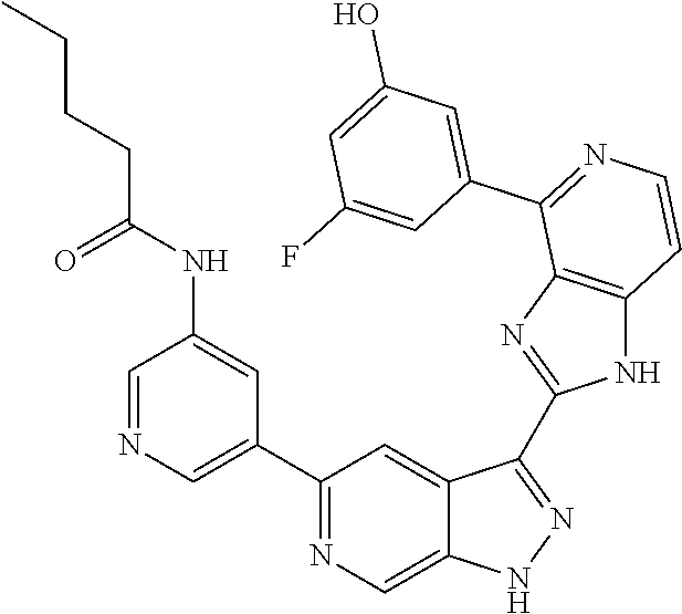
C1(C2=CN=CC(NC(CCCC)=O)=C2)=NC=C2C(=C1)C(C1=NC3=C(N1)C=CN=C3C1=CC(O)=CC(F)=C1)=NN2
